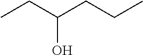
CCC(CCC)O
